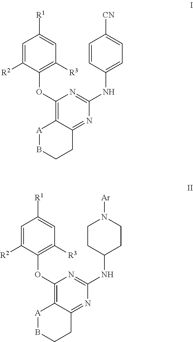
C1=C([R2])C(OC2=C3C(=NC(NC4=CC=C([CN])C=C4)=N2)CCB[A]3)=C([R3])C=C1[R1].C1=C([R2])C(OC2=C3C(=NC(NC4CCN([Ar])CC4)=N2)CCB[A]3)=C([R3])C=C1[R1]
